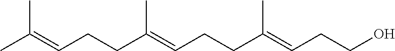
C(=CCCO)(CCC=C(CCC=C(C)C)C)C
